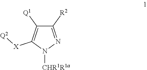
C1([Q1])=C([X][Q2])N([CHR1R1a])N=C1[R2]
